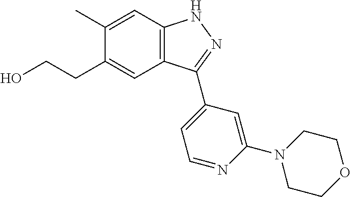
C1(C)=CC2=C(C=C1CCO)C(C1=CC=NC(N3CCOCC3)=C1)=NN2
